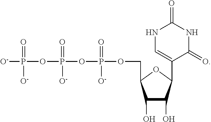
[O-]P(=O)([O-])OP(OP(OCC1C(O)C(O)C(C2=CNC(=O)NC2=O)O1)(=O)[O-])(=O)[O-]
